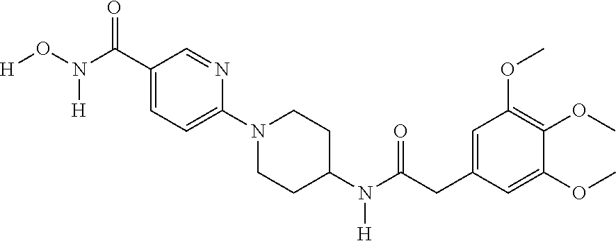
C1(C(=O)N([H])O[H])=CC=C(N2CCC(N(C(=O)CC3=CC(OC)=C(OC)C(OC)=C3)[H])CC2)N=C1
